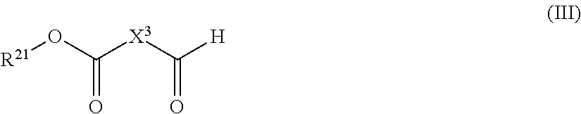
[R21]OC([X3]C([H])=O)=O
